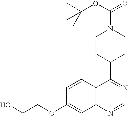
C(OC1=CC2=C(C=C1)C(C1CCN(C(=O)OC(C)(C)C)CC1)=NC=N2)CO
